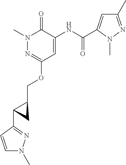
N1(C)N=C(OCC2C(C3=NN(C)C=C3)C2)C=C(NC(C2=CC(C)=NN2C)=O)C1=O
